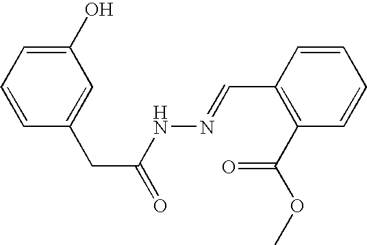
C1(O)=CC=CC(CC(=O)NN=CC2=C(C(OC)=O)C=CC=C2)=C1
